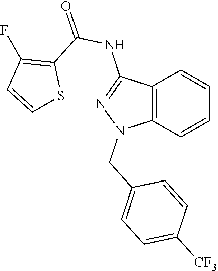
C12=C(C=CC=C1)N(CC1=CC=C([CF3])C=C1)N=C2NC(=O)C1=C(F)C=CS1
